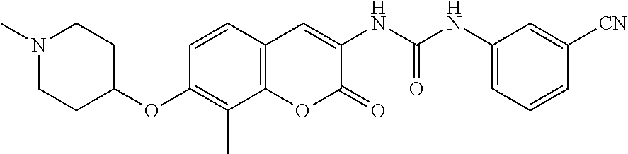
N1(C)CCC(OC2=C(C)C3=C(C=C2)C=C(NC(NC2=CC=CC([CN])=C2)=O)C(=O)O3)CC1
